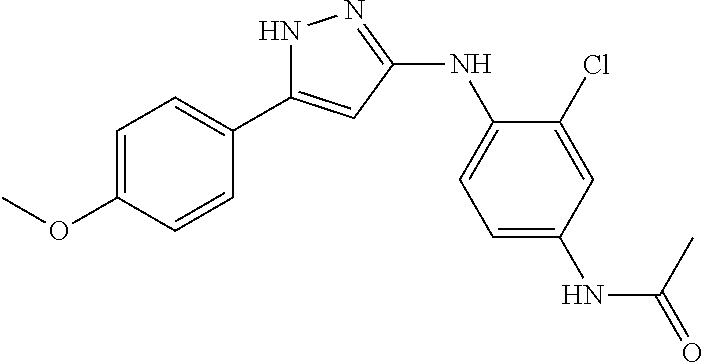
C1=C(OC)C=CC(C2=CC(NC3=CC=C(NC(=O)C)C=C3Cl)=NN2)=C1
